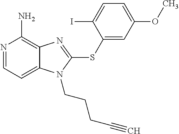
N1=CC=C2C(=C1N)N=C(SC1=CC(OC)=CC=C1I)N2CCCC#C
